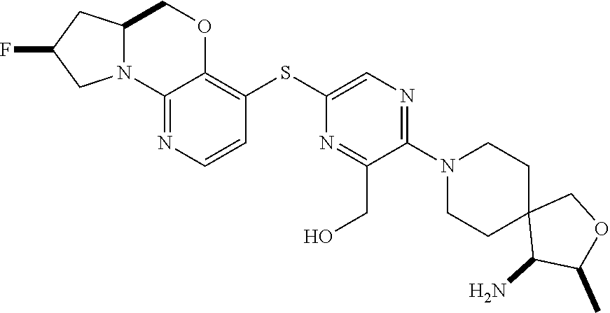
C1(N2CCC3(C(N)C(C)OC3)CC2)=NC=C(SC2=C3OCC4CC(F)CN4C3=NC=C2)N=C1CO
